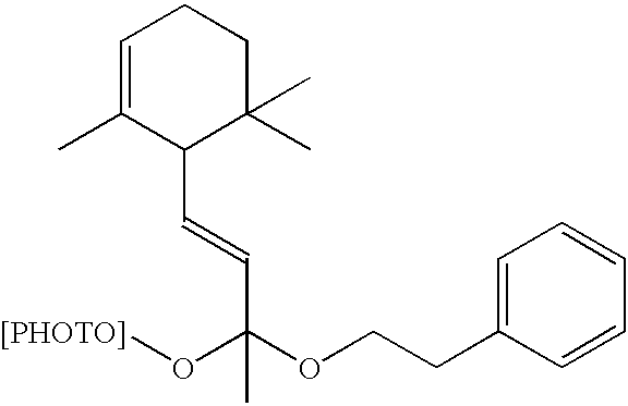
C1=C(CCOC(O[[PHOTO]])(C)C=CC2C(C)(C)CCC=C2C)C=CC=C1
